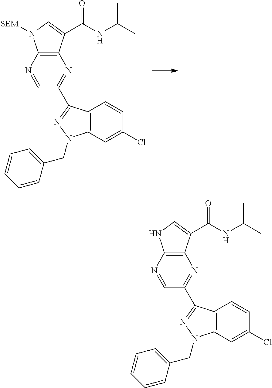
C12=C(N=CC(C3=NN(CC4=CC=CC=C4)C4=C3C=CC(Cl)=C4)=N1)N([SEM])C=C2C(NC(C)C)=O.C12=C(N=CC(C3=NN(CC4=CC=CC=C4)C4=C3C=CC(Cl)=C4)=N1)NC=C2C(NC(C)C)=O
